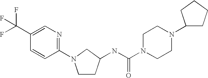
FC(F)(F)C1=CN=C(N2CCC(NC(N3CCN(C4CCCC4)CC3)=O)C2)C=C1
